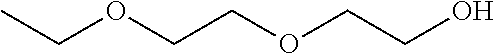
CCOCCOCCO
